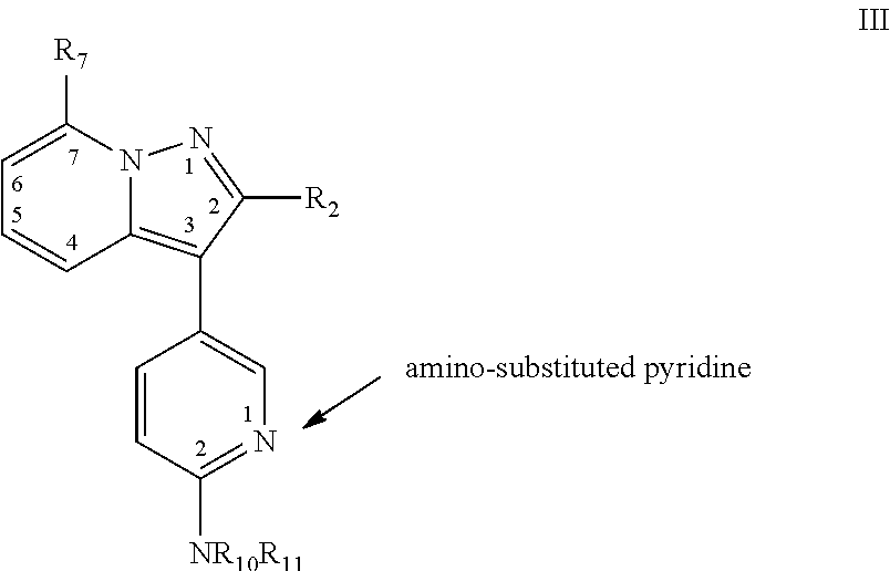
C1=C([R7])N2C(=C(C3=CN=C([NR10R11])C=C3)C([R2])=N2)C=C1
